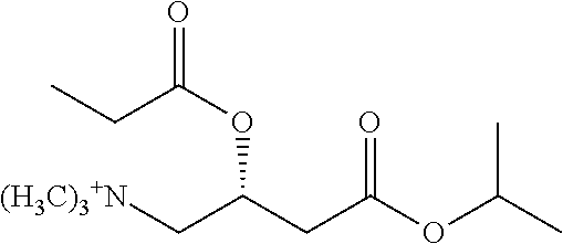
[(H3C)3+N]CC(CC(OC(C)C)=O)OC(=O)CC
